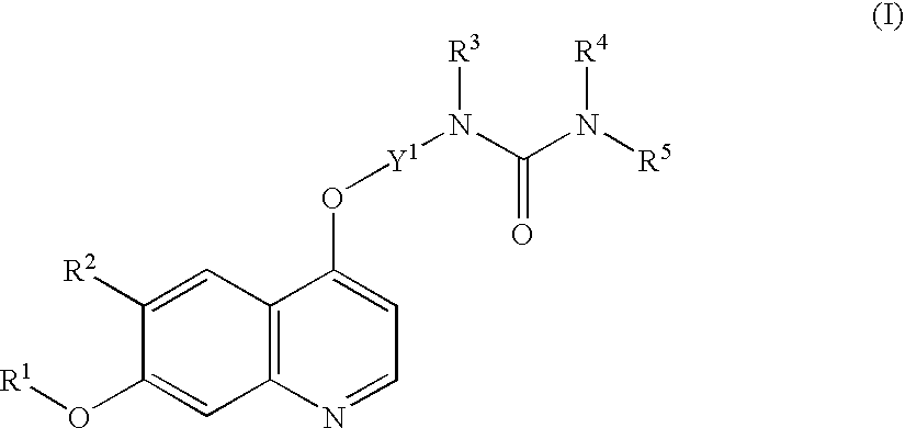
C12=C(N=CC=C1O[Y1]N([R3])C(N([R4])[R5])=O)C=C(O[R1])C([R2])=C2
